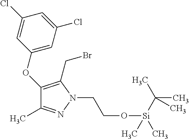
C1(OC2=CC(Cl)=CC(Cl)=C2)=C(CBr)N(CCO[Si](C(C)(C)C)(C)C)N=C1C
